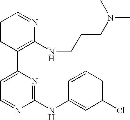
C1=CC(C2=CC=NC(NC3=CC(Cl)=CC=C3)=N2)=C(NCCCN(C)C)N=C1
